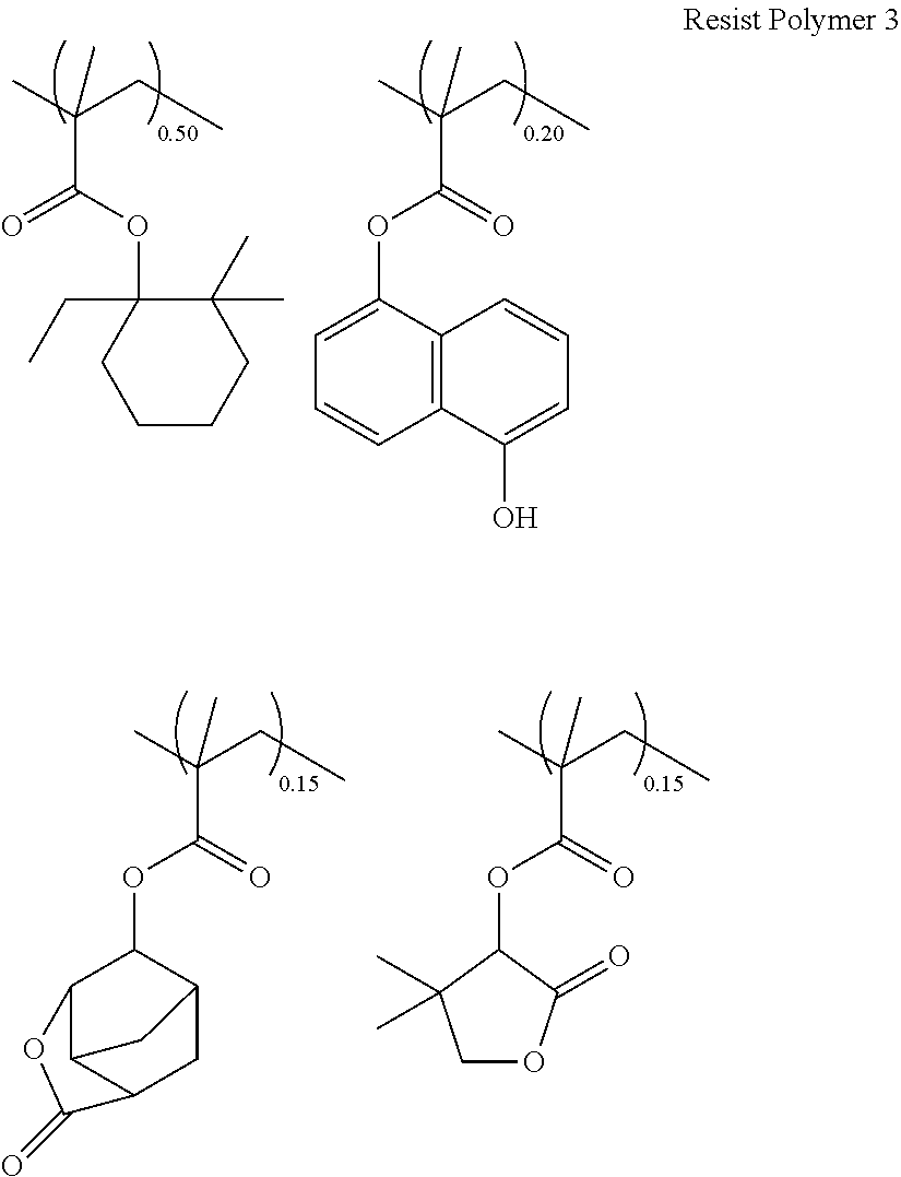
O=C(OC1=CC=CC2=C1C=CC=C2O)C(C)(CC)C.O(C(=O)C(C)(CC)C)C1(CC)CCCCC1(C)C.O=C(OC1C2C3C(CC1C3)C(=O)O2)C(C)(CC)C.O=C(OC1C(C)(C)COC1=O)C(C)(CC)C
